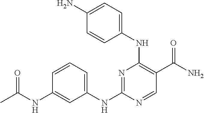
C1(NC2=NC(NC3=CC=C(N)C=C3)=C(C(=O)N)C=N2)=CC=CC(NC(=O)C)=C1
